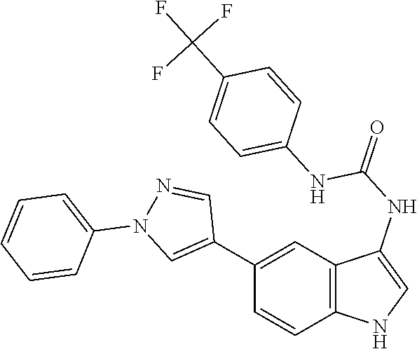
C12=C(C=C(C3=CN(C4=CC=CC=C4)N=C3)C=C1)C(NC(=O)NC1=CC=C(C(F)(F)F)C=C1)=CN2
